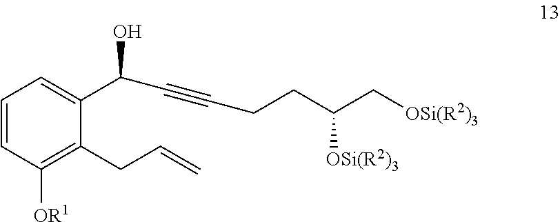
C1=CC([OR1])=C(CC=C)C(C(C#CCCC([OSi(R2)3])C[OSi(R2)3])O)=C1
